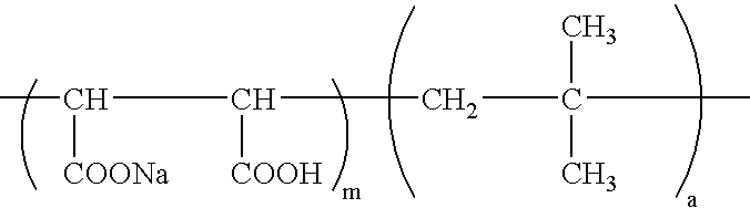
CC([COONa])C(CC(C)(C)C)[COOH]
